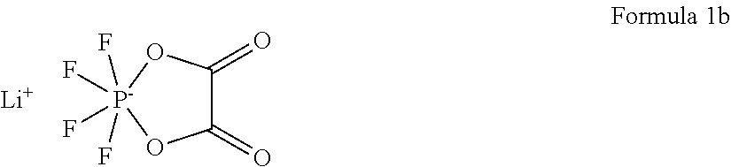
C1(=O)C(=O)O[P-](F)(F)(F)(F)O1.[Li]
